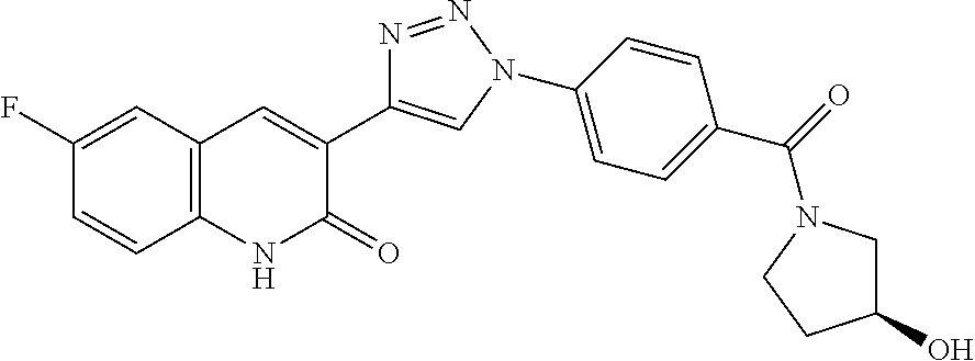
C12=C(C=C(F)C=C1)C=C(C1=CN(C3=CC=C(C(=O)N4CC(O)CC4)C=C3)N=N1)C(=O)N2
